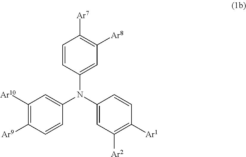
C1(N(C2=CC([Ar10])=C([Ar9])C=C2)C2=CC([Ar8])=C([Ar7])C=C2)=CC([Ar2])=C([Ar1])C=C1
